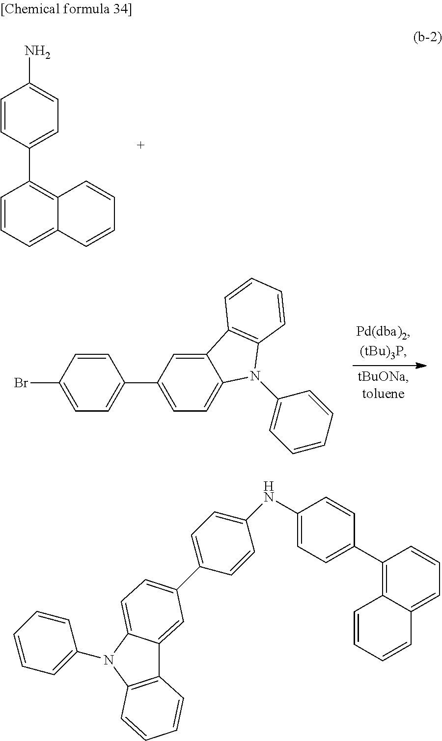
C1=CC(C2=C3C(=CC=C2)C=CC=C3)=CC=C1N.BrC1=CC=C(C2=CC=C3C(=C2)C2=C(N3C3=CC=CC=C3)C=CC=C2)C=C1.C12=C(N(C3=CC=CC=C3)C3=CC=C(C4=CC=C(NC5=CC=C(C6=C7C(=CC=C6)C=CC=C7)C=C5)C=C4)C=C13)C=CC=C2
